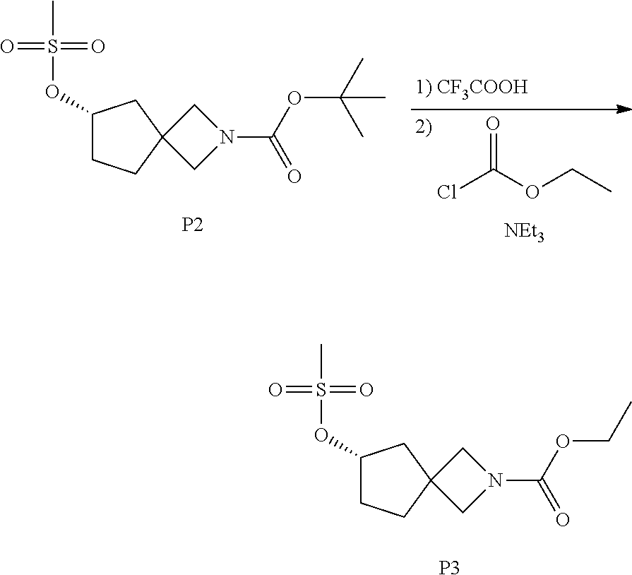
C1(OS(C)(=O)=O)CCC2(C1)CN(C(OC(C)(C)C)=O)C2.[P2].O=C(OCC)Cl.[NEt3].C1(OS(C)(=O)=O)CCC2(C1)CN(C(OCC)=O)C2.[P3]
